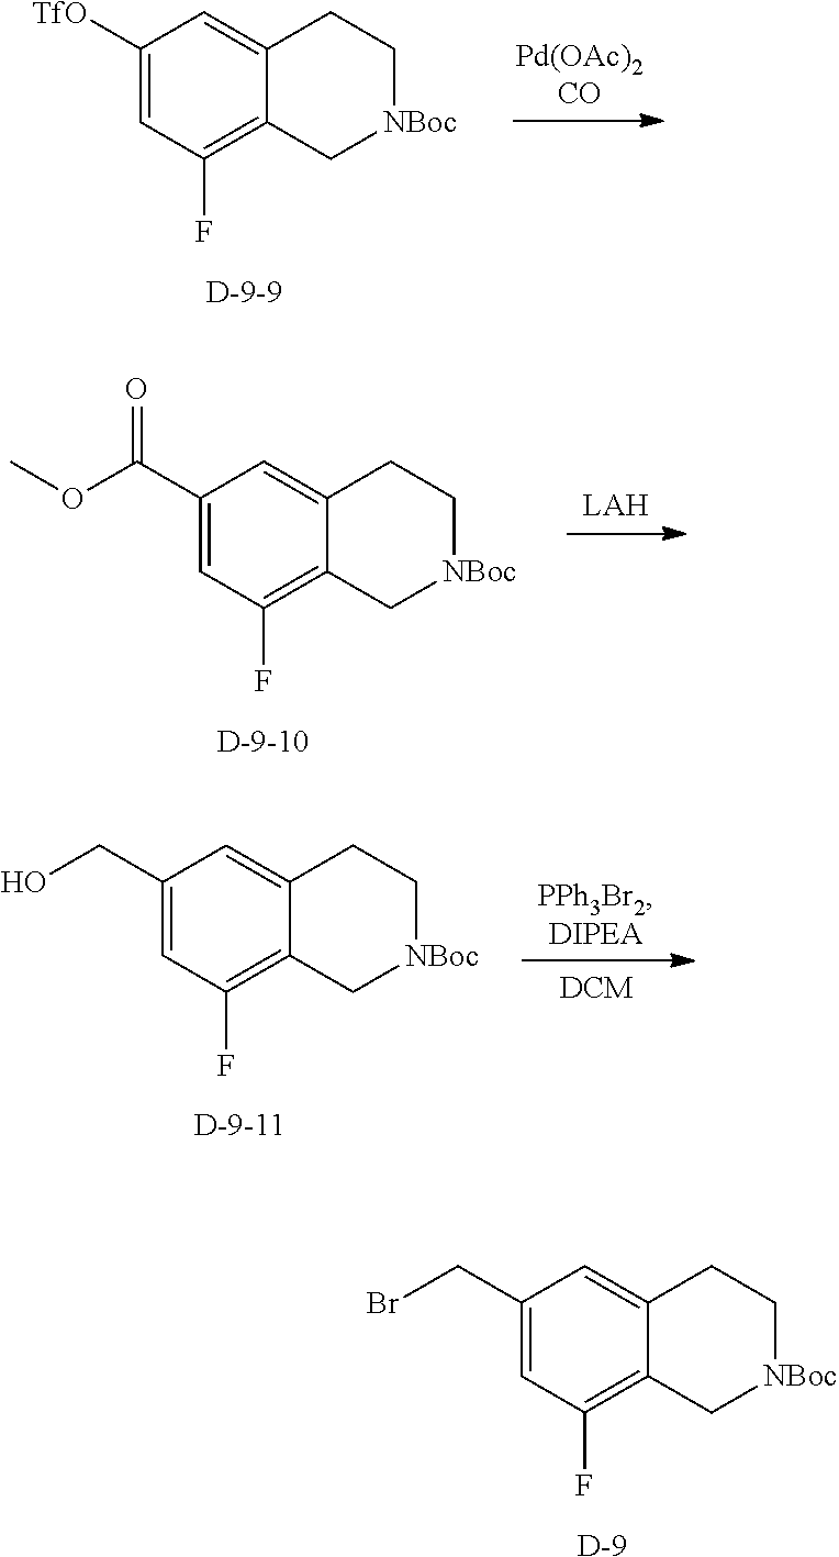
C1=C([TfO])C=C2C(=C1F)C[NBoc]CC2.C1=C(C(OC)=O)C=C2C(=C1F)C[NBoc]CC2.C1=C(CO)C=C2C(=C1F)C[NBoc]CC2.C1=C(CBr)C=C2C(=C1F)C[NBoc]CC2.[D]
